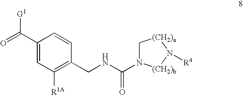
C1(C(=O)[G1])=CC([R1A])=C(CNC(=O)N2C[(CH2)a]N([R4])[(CH2)b]2)C=C1
